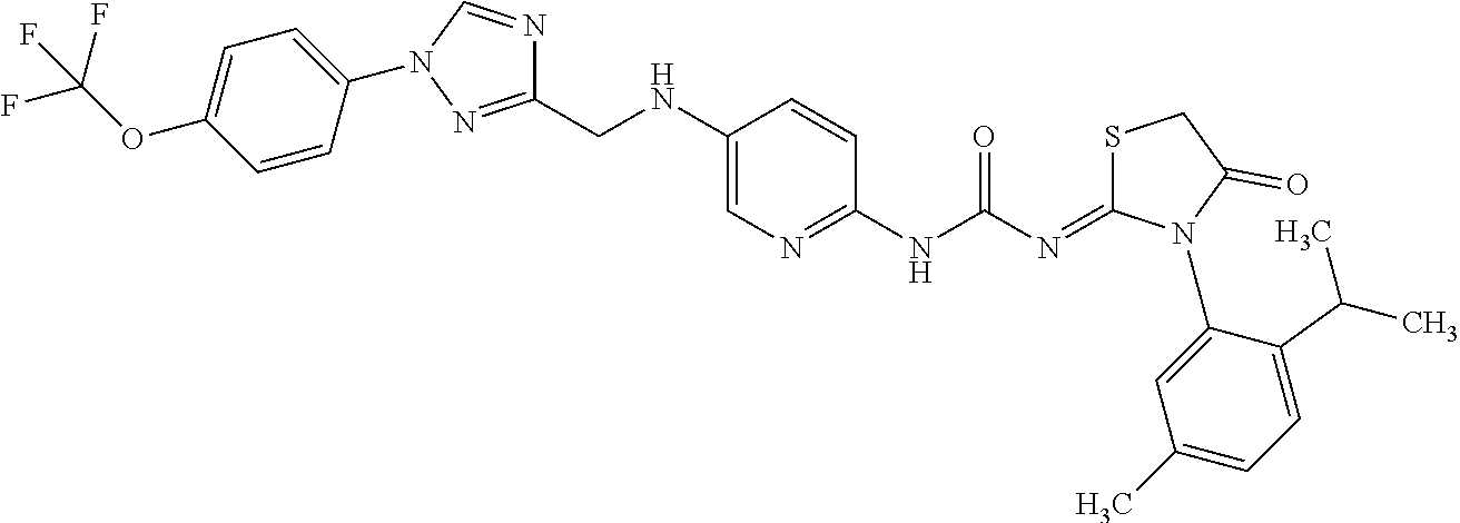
C1(N2C=NC(CNC3=CN=C(NC(N=C4SCC(=O)N4C4=CC(C)=CC=C4C(C)C)=O)C=C3)=N2)=CC=C(OC(F)(F)F)C=C1
